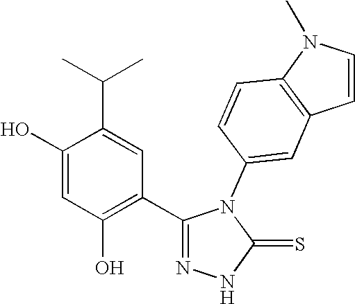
C1(O)=CC(O)=C(C2=NNC(=S)N2C2=CC3=C(C=C2)N(C)C=C3)C=C1C(C)C
